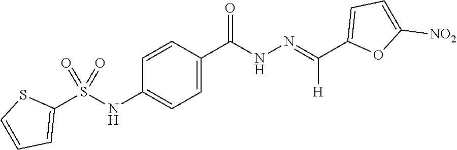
O1C([NO2])=CC=C1C(=NNC(C1=CC=C(NS(=O)(=O)C2=CC=CS2)C=C1)=O)[H]
